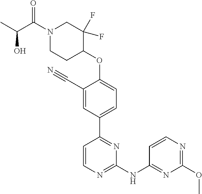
O(C1=CC=C(C2=NC(NC3=NC(OC)=NC=C3)=NC=C2)C=C1C#N)C1C(F)(F)CN(C(C(C)O)=O)CC1
